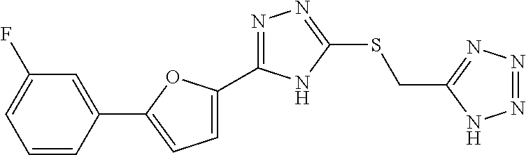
C1=C(C2=NN=C(SCC3=NN=NN3)N2)OC(C2=CC(F)=CC=C2)=C1
